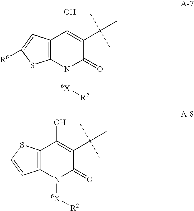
C12=C(C=C([R6])S1)C(O)=C(C(C)(C)C)C(=O)N2[6X][R2].C12=C(SC=C1)C(O)=C(C(C)(C)C)C(=O)N2[6X][R2]
